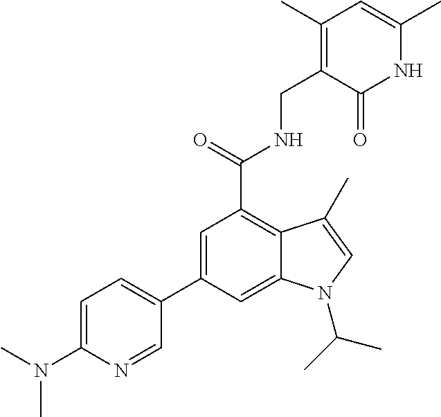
C1(C2=CC(C(=O)NCC3=C(C)C=C(C)NC3=O)=C3C(=C2)N(C(C)C)C=C3C)=CC=C(N(C)C)N=C1
